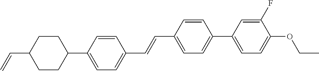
C1CC(C=C)CCC1C1=CC=C(C=CC2=CC=C(C3=CC=C(OCC)C(F)=C3)C=C2)C=C1
